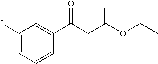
C1(I)=CC=CC(C(CC(OCC)=O)=O)=C1
